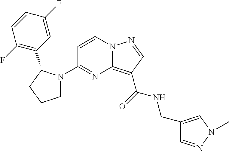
C12=C(C(=O)NCC3=CN(C)N=C3)C=NN1C=CC(N1CCCC1C1=C(F)C=CC(F)=C1)=N2
